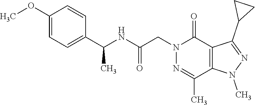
C1(OC)=CC=C(C(NC(CN2C(=O)C3=C(C(C)=N2)N(C)N=C3C2CC2)=O)C)C=C1
